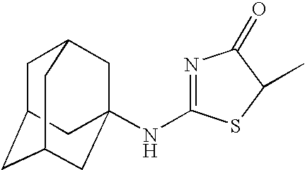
N(C1=NC(=O)C(C)S1)C12CC3CC(CC(C1)C3)C2
